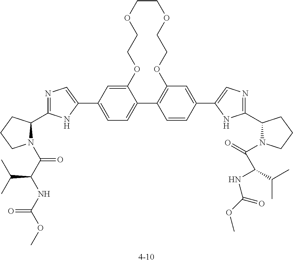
C12=CC(C3=CN=C(C4N(C(C(NC(OC)=O)C(C)C)=O)CCC4)N3)=CC=C1C1=C(C=C(C3=CN=C(C4CCCN4C(=O)C(C(C)C)NC(OC)=O)N3)C=C1)OCCOCCOCCO2
